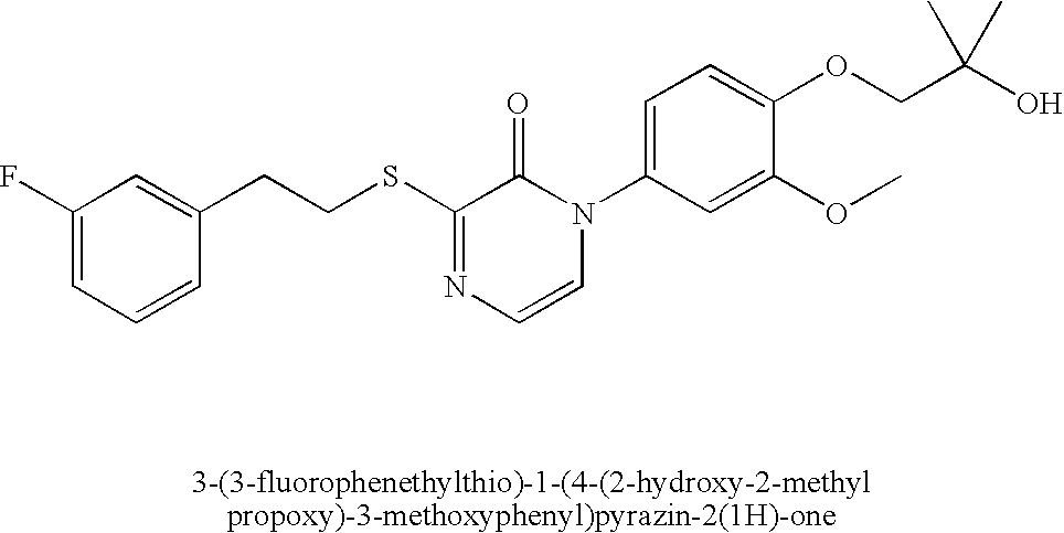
S(C1=NC=CN(C2=CC=C(OCC(O)(C)C)C(OC)=C2)C1=O)CCC1=CC(F)=CC=C1
